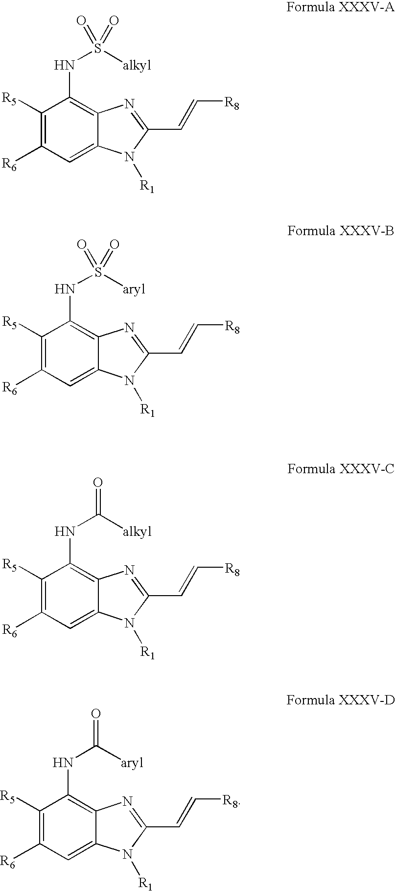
C1([R5])=C([R6])C=C2C(=C1NS(=O)([alkyl])=O)N=C(C=C[R8])N2[R1].C1([R5])=C([R6])C=C2C(=C1NS(=O)([aryl])=O)N=C(C=C[R8])N2[R1].C1([R5])=C([R6])C=C2C(=C1NC(=O)[alkyl])N=C(C=C[R8])N2[R1].C1([R5])=C([R6])C=C2C(=C1NC(=O)[aryl])N=C(C=C[R8])N2[R1]
